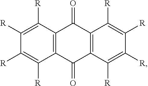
C12=C(C([R])=C([R])C([R])=C1[R])C(=O)C1=C(C2=O)C([R])=C([R])C([R])=C1[R]
